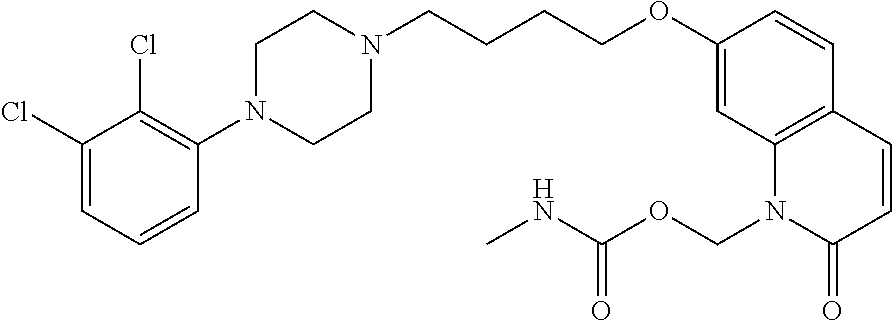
C1(Cl)=CC=CC(N2CCN(CCCCOC3=CC4=C(C=C3)C=CC(=O)N4COC(=O)NC)CC2)=C1Cl
